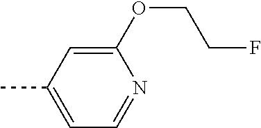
CC1=CC=NC(OCCF)=C1
